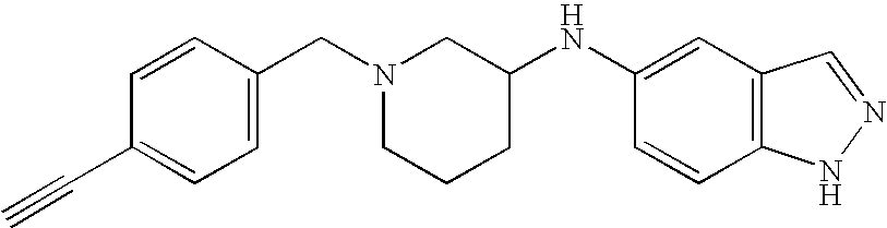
C1=CC(CN2CCCC(NC3=CC4=C(C=C3)NN=C4)C2)=CC=C1C#C
